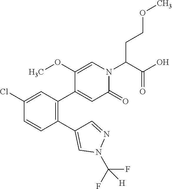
C1(C2=CN(C(F)(F)[H])N=C2)=C(C2=CC(=O)N(C(C(O)=O)CCOC)C=C2OC)C=C(Cl)C=C1
